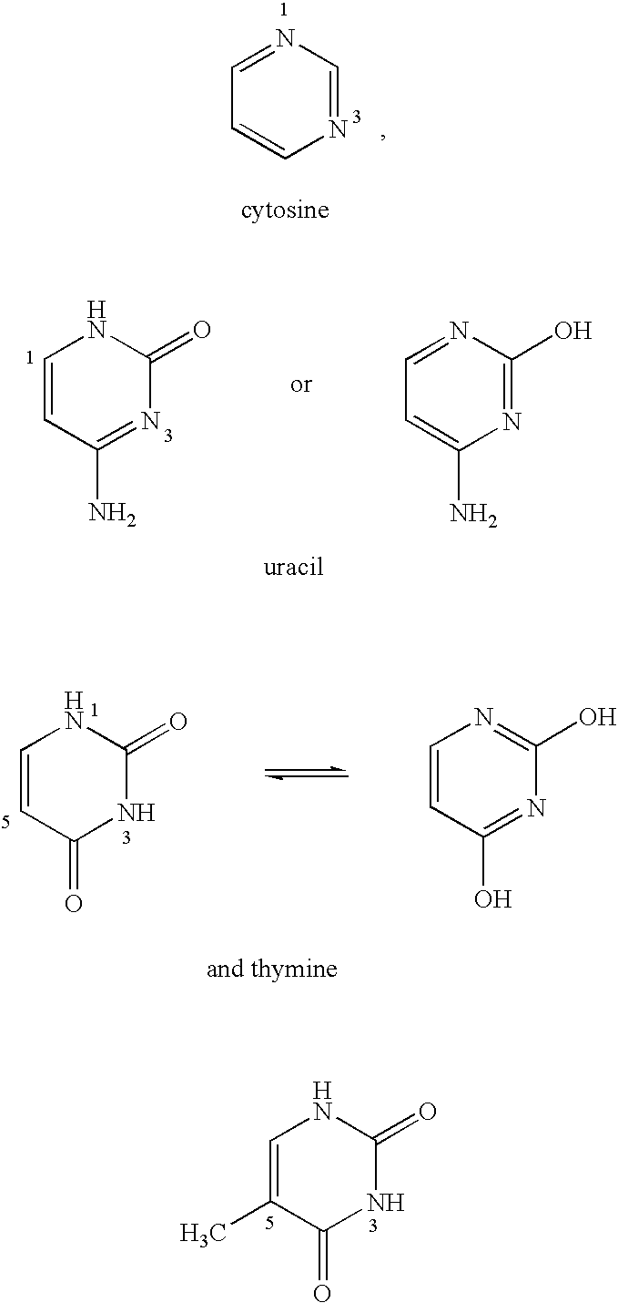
C1=NC=NC=C1.C1=CC(N)=NC(=O)N1.C1=NC(O)=NC(N)=C1.C1=CC(=O)NC(=O)N1.C1=CC(O)=NC(O)=N1.C1=C(C)C(=O)NC(=O)N1
